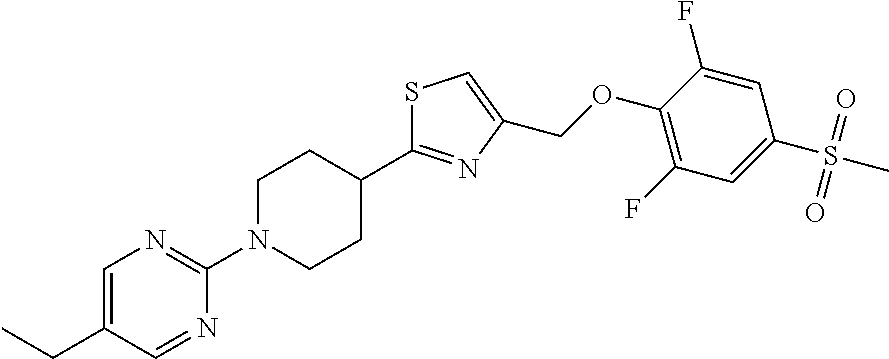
C1(C2=NC(COC3=C(F)C=C(S(C)(=O)=O)C=C3F)=CS2)CCN(C2=NC=C(CC)C=N2)CC1
